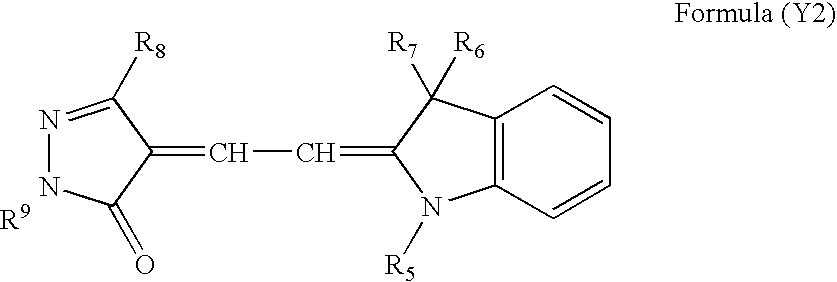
N1=C([R8])C(=CC=C2N([R5])C3=C(C2([R7])[R6])C=CC=C3)C(=O)N1.[R9]
